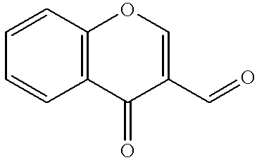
C1=CC2=C(C=C1)C(=O)C(C=O)=CO2
